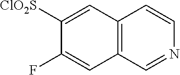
C12=C(C=NC=C1)C=C(F)C([ClO2S])=C2
